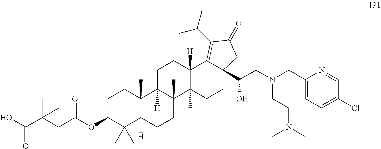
C1C(OC(CC(C(O)=O)(C)C)=O)C(C)(C)C2([H])C(C)(C1)C1([H])C(C)(CC2)C2(C)C([H])(CC1)C1=C(C(C)C)C(=O)CC1(C(CN(CC1=CC=C(Cl)C=N1)CCN(C)C)O)CC2
